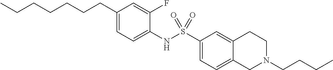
C1(CCCCCCC)=CC=C(NS(C2=CC=C3C(=C2)CCN(CCCC)C3)(=O)=O)C(F)=C1
